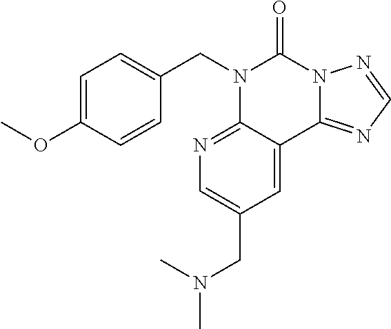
C1=C(OC)C=CC(CN2C3=NC=C(CN(C)C)C=C3C3=NC=NN3C2=O)=C1
